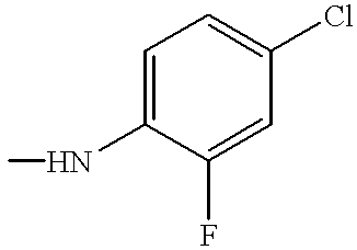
C1=C(NC)C(F)=CC(Cl)=C1
